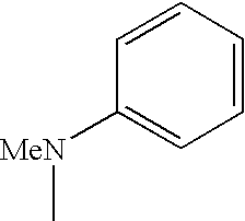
C1=CC([MeN]C)=CC=C1
